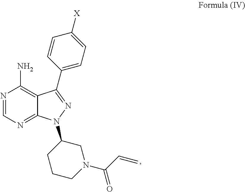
N1=CN=C2C(=C1N)C(C1=CC=C([X])C=C1)=NN2C1CCCN(C(=O)C=C)C1
